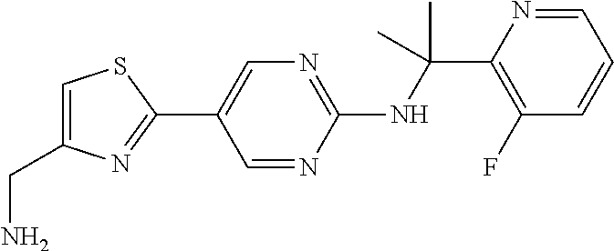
N(C(C1=C(F)C=CC=N1)(C)C)C1=NC=C(C2=NC(CN)=CS2)C=N1
